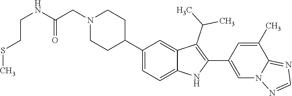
C1(C2CCN(CC(=O)NCCSC)CC2)=CC=C2C(=C1)C(C(C)C)=C(C1=CN3C(=NC=N3)C(C)=C1)N2
